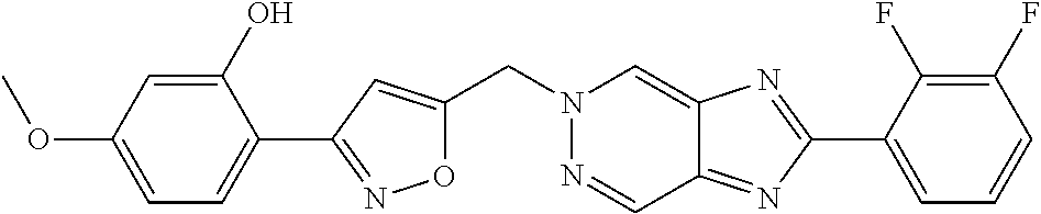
O1C(CN2N=CC3=NC(C4=CC=CC(F)=C4F)=NC3=C2)=CC(C2=CC=C(OC)C=C2O)=N1
